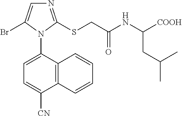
C12=C(C(N3C(Br)=CN=C3SCC(NC([COOH])CC(C)C)=O)=CC=C1[CN])C=CC=C2
